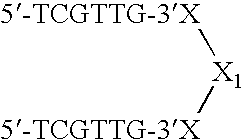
[X1]([5-TCGTTG-3X])[5-TCGTTG-3X]
